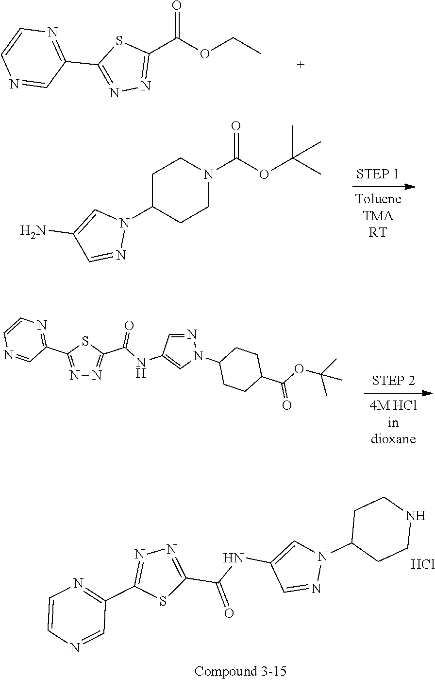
C(C1=NN=C(C2=NC=CN=C2)S1)(OCC)=O.C(N1CCC(N2C=C(N)C=N2)CC1)(OC(C)(C)C)=O.C(C1=NN=C(C2=NC=CN=C2)S1)(NC1=CN(C2CCC(C(=O)OC(C)(C)C)CC2)N=C1)=O.S1C(C(=O)NC2=CN(C3CCNCC3)N=C2)=NN=C1C1=NC=CN=C1.Cl
